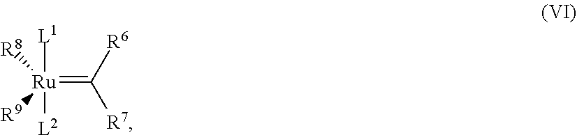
[Ru](=C([R6])[R7])([R9])([R8])([L1])[L2]
